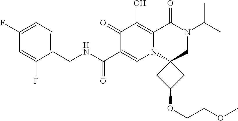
C1(F)=CC=C(CNC(C2=CN3C4(CN(C(C)C)C(=O)C3=C(O)C2=O)CC(OCCOC)C4)=O)C(F)=C1
